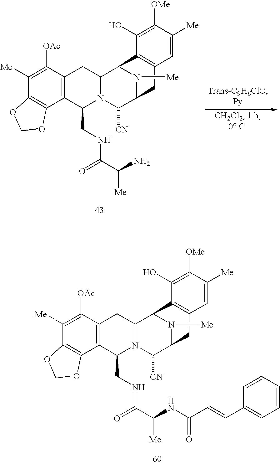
C1([Me])=C([OAc])C2=C(C3=C1OCO3)C(CNC(C(N)[Me])=O)N1C(C2)C2N([Me])C(C1[CN])CC1=C2C(O)=C([OMe])C([Me])=C1.C1([Me])=C([OAc])C2=C(C3=C1OCO3)C(CNC(=O)C(NC(C=CC1=CC=CC=C1)=O)[Me])N1C(C2)C2N([Me])C(C1[CN])CC1=C2C(O)=C([OMe])C([Me])=C1
